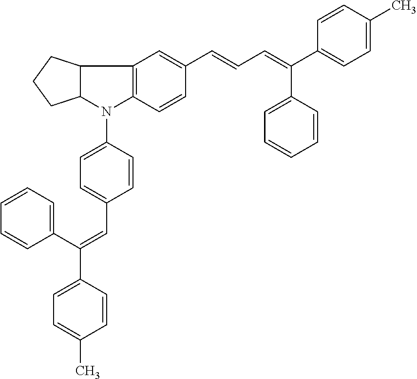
C12=C(C=CC(C=CC=C(C3=CC=CC=C3)C3=CC=C(C)C=C3)=C1)N(C1=CC=C(C=C(C3=CC=CC=C3)C3=CC=C(C)C=C3)C=C1)C1C2CCC1
